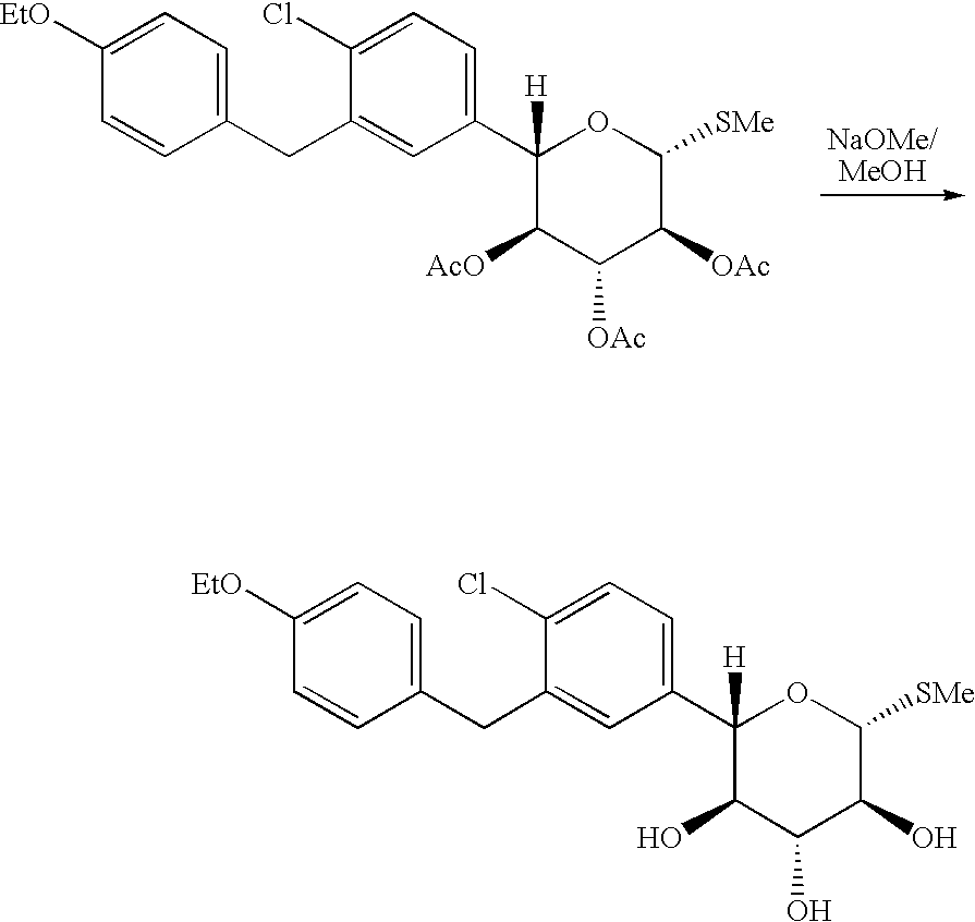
C1(CC2=CC(C3([H])C([AcO])C([OAc])C([OAc])C([SMe])O3)=CC=C2Cl)=CC=C([EtO])C=C1.C1(CC2=CC(C3([H])C(O)C(O)C(O)C([SMe])O3)=CC=C2Cl)=CC=C([EtO])C=C1
